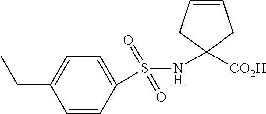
CCC1=CC=C(S(NC2([CO2H])CC=CC2)(=O)=O)C=C1
